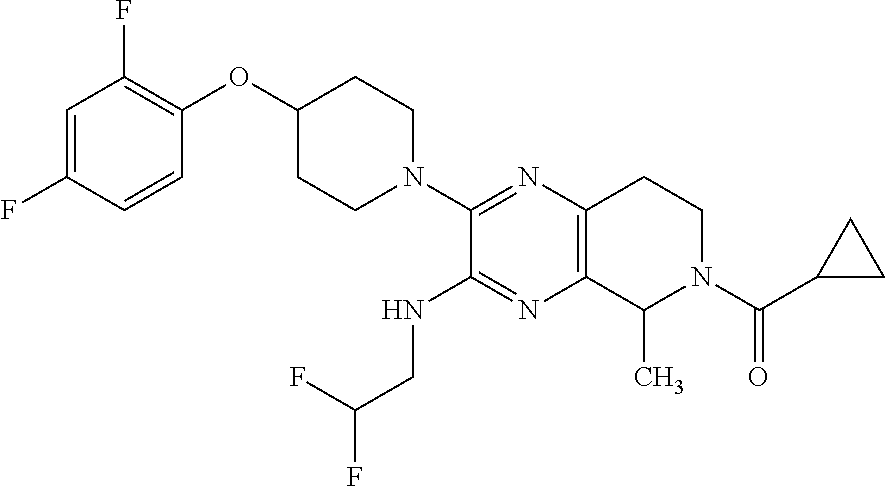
FC1=CC(F)=C(OC2CCN(C3=NC4=C(N=C3NCC(F)F)C(C)N(C(C3CC3)=O)CC4)CC2)C=C1
